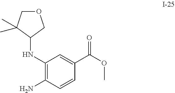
C1(NC2COCC2(C)C)=C(N)C=CC(C(OC)=O)=C1
